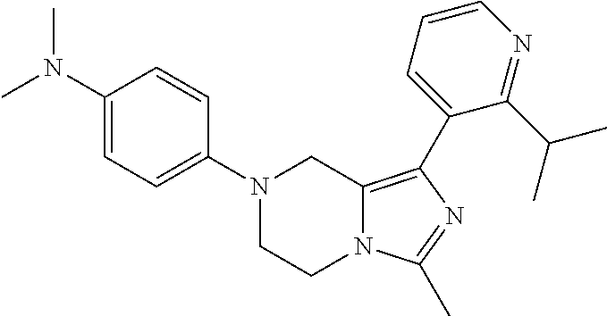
N1(C2=CC=C(N(C)C)C=C2)CCN2C(=C(C3=CC=CN=C3C(C)C)N=C2C)C1
